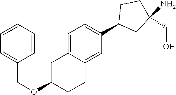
C1=C2C(=CC(C3CC(N)(CO)CC3)=C1)CCC(OCC1=CC=CC=C1)C2
